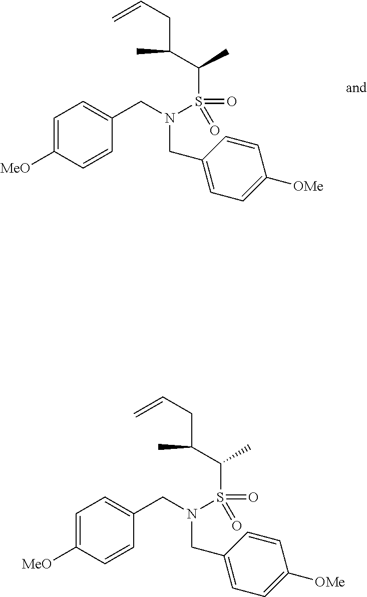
C1=C([MeO])C=CC(CN(S(=O)(C(C(CC=C)C)C)=O)CC2=CC=C([OMe])C=C2)=C1.C1=C([MeO])C=CC(CN(S(=O)(C(C(CC=C)C)C)=O)CC2=CC=C([OMe])C=C2)=C1
